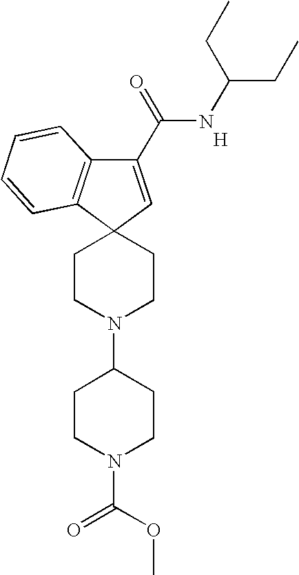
[H].C1(C(=O)NC(CC)CC)=CC2(C3=C1C=CC=C3)CCN(C1CCN(C(OC)=O)CC1)CC2
